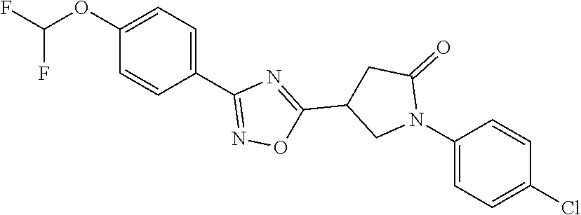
C1(OC(F)F)=CC=C(C2=NOC(C3CN(C4=CC=C(Cl)C=C4)C(=O)C3)=N2)C=C1
